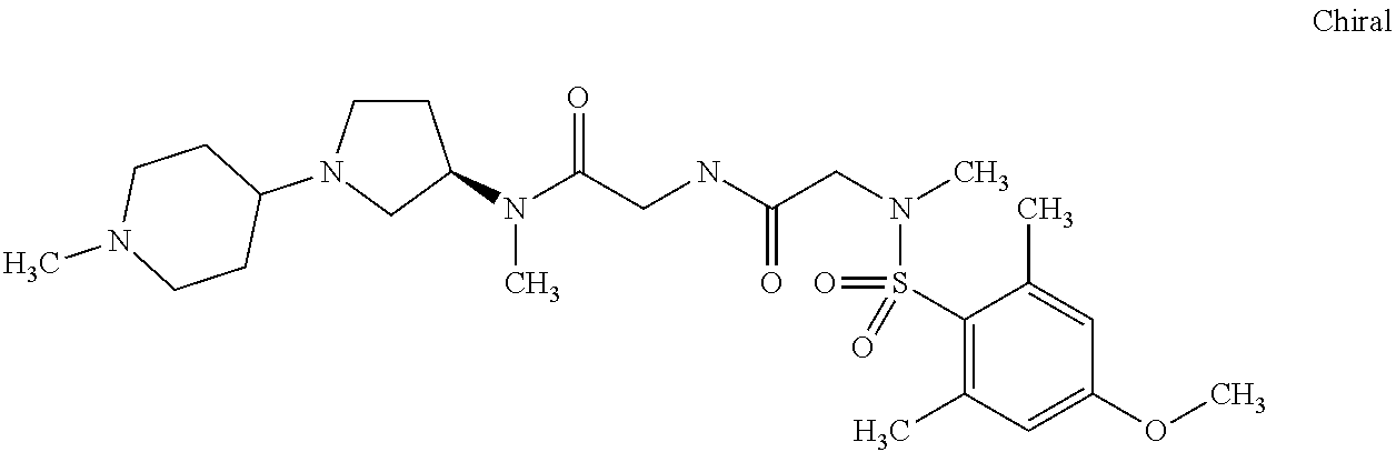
N(C(CNC(CN(C)S(C1=C(C)C=C(OC)C=C1C)(=O)=O)=O)=O)(C)C1CCN(C2CCN(C)CC2)C1
